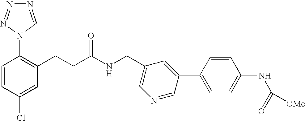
C1=CC(Cl)=CC(CCC(NCC2=CN=CC(C3=CC=C(NC(=O)[OMe])C=C3)=C2)=O)=C1N1C=NN=N1
